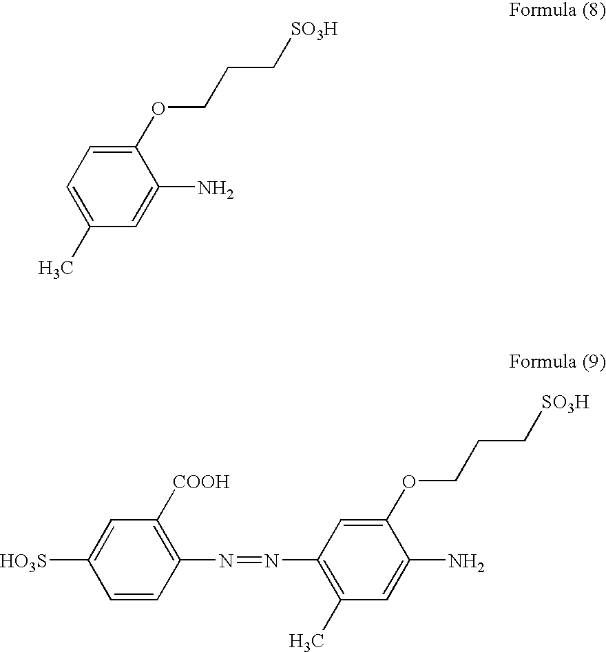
C1(OCCC[SO3H])=CC=C(C)C=C1N.C1=CC(N=NC2=C(C)C=C(N)C(OCCC[SO3H])=C2)=C([COOH])C=C1[HO3S]
